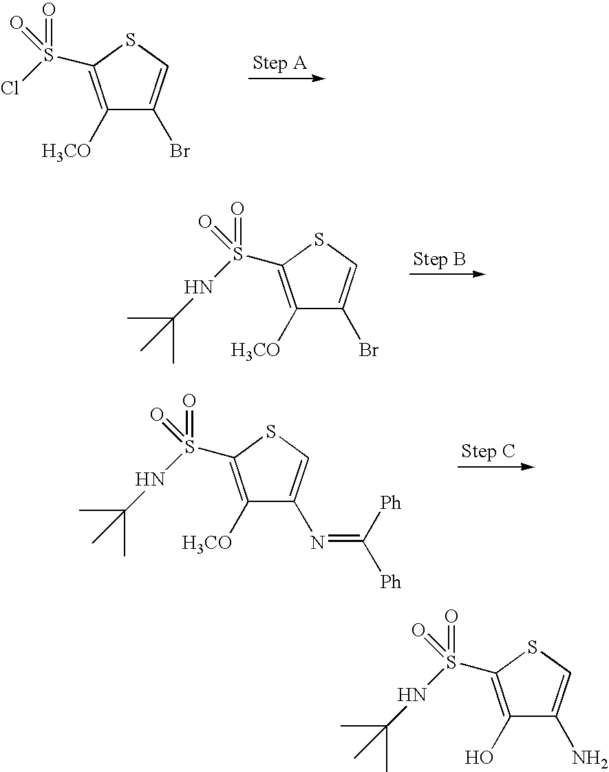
C1([H3CO])=C(S(Cl)(=O)=O)SC=C1Br.C1([H3CO])=C(S(NC(C)(C)C)(=O)=O)SC=C1Br.C1([H3CO])=C(S(NC(C)(C)C)(=O)=O)SC=C1N=C([Ph])[Ph].C1(O)=C(S(NC(C)(C)C)(=O)=O)SC=C1N
